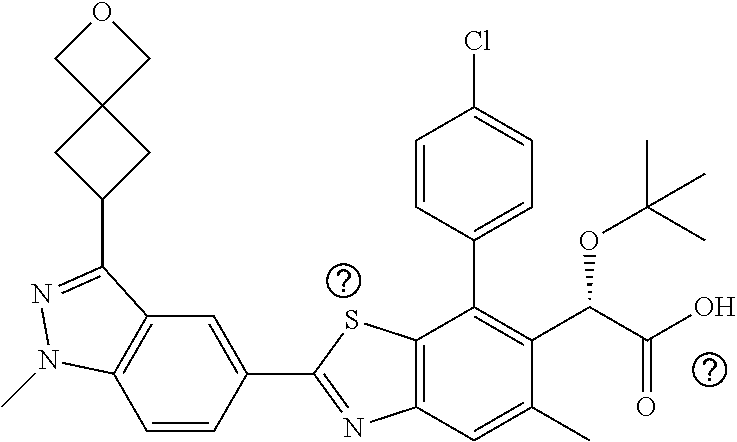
C1=CC(C2=NC3=C(S2)C(C2=CC=C(Cl)C=C2)=C(C(C(O)=O)OC(C)(C)C)C(C)=C3)=CC2=C1N(C)N=C2C1CC2(C1)COC2
